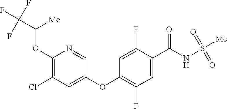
C1(OC(C(F)(F)F)[Me])=C(Cl)C=C(OC2=C(F)C=C(C(NS([Me])(=O)=O)=O)C(F)=C2)C=N1
